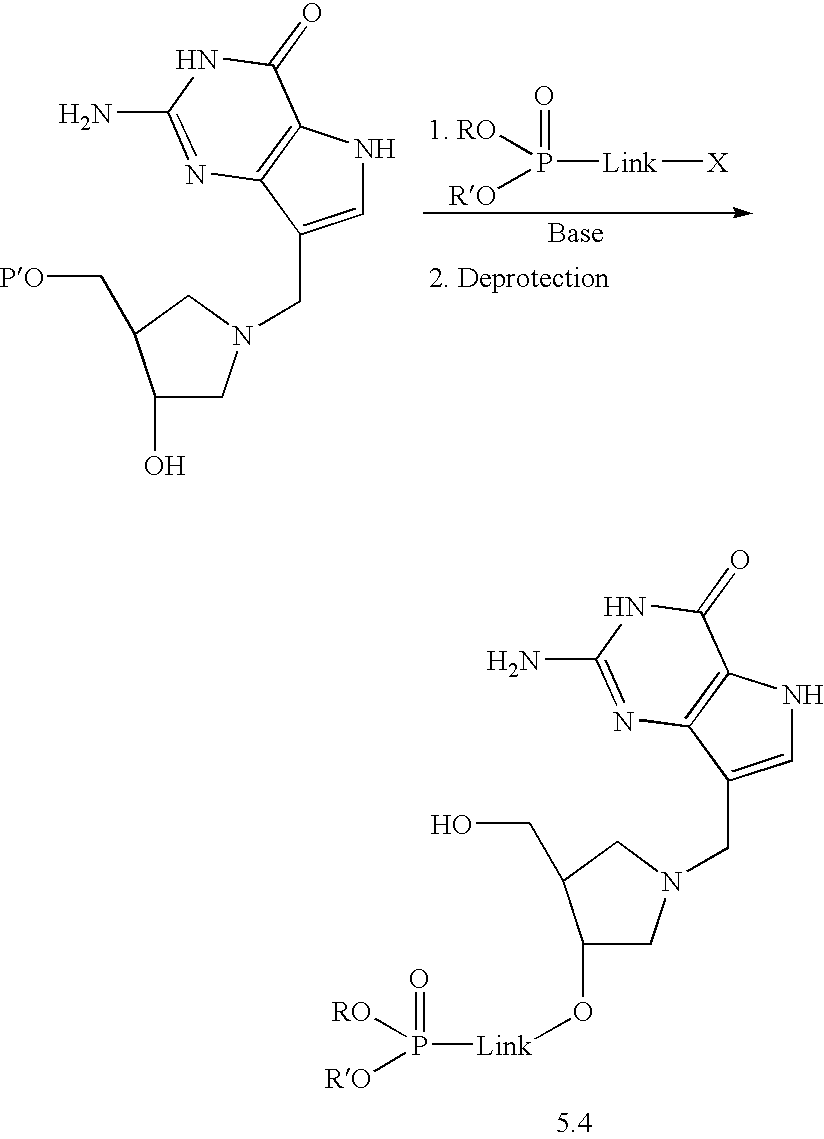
C1(O[Link]P(=O)([RO])[RO])CN(CC2=CNC3=C2N=C(N)NC3=O)CC1CO.C1(O)CN(CC2=CNC3=C2N=C(N)NC3=O)CC1C[PO].[1. RO]P(=O)([Link][X])[RO]
